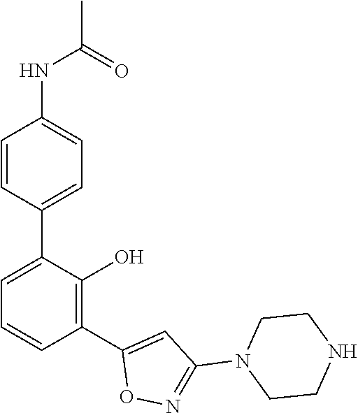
CC(=O)NC1=CC=C(C2=CC=CC(C3=CC(N4CCNCC4)=NO3)=C2O)C=C1
